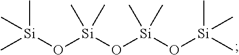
C[Si](O[Si](C)(C)C)(O[Si](O[Si](C)(C)C)(C)C)C
